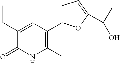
C1(CC)=CC(C2=CC=C(C(C)O)O2)=C(C)NC1=O
